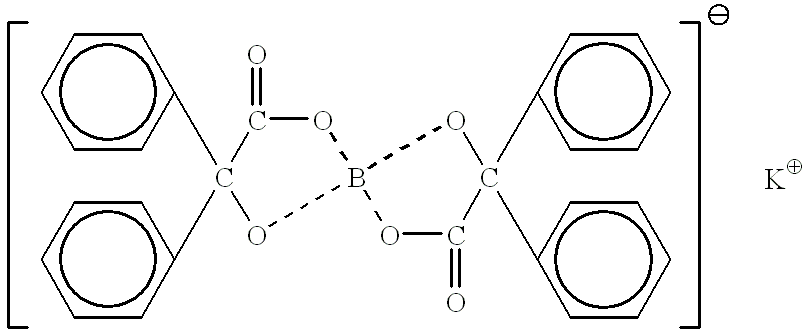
O1B2(OC(=O)C1(c1ccccc1)c1ccccc1)OC(c1ccccc1)(c1ccccc1)C(=O)O2
